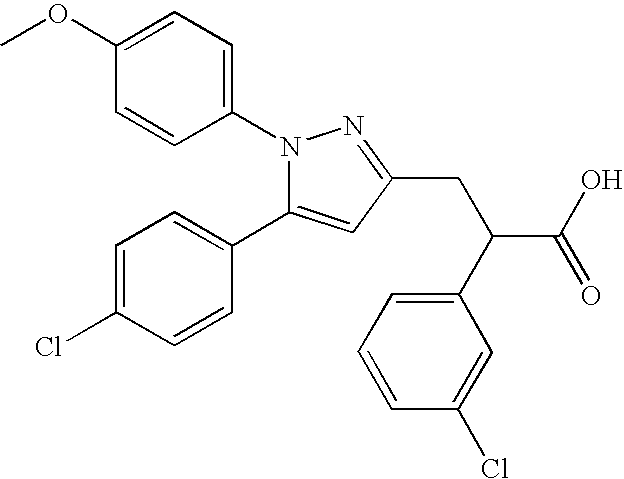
C1=C(OC)C=CC(N2C(C3=CC=C(Cl)C=C3)=CC(CC(C3=CC=CC(Cl)=C3)C(O)=O)=N2)=C1
